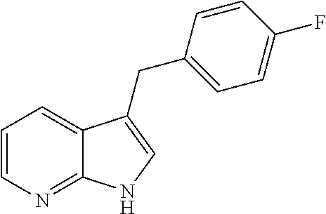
C1=CN=C2C(=C1)C(CC1=CC=C(F)C=C1)=CN2
